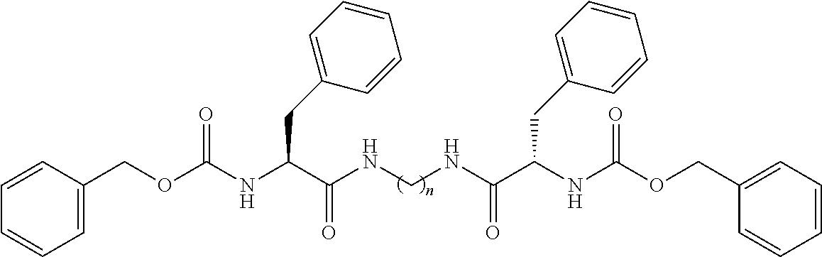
C1=C(COC(NC(C(NCNC(C(NC(OCC2=CC=CC=C2)=O)CC2=CC=CC=C2)=O)=O)CC2=CC=CC=C2)=O)C=CC=C1
